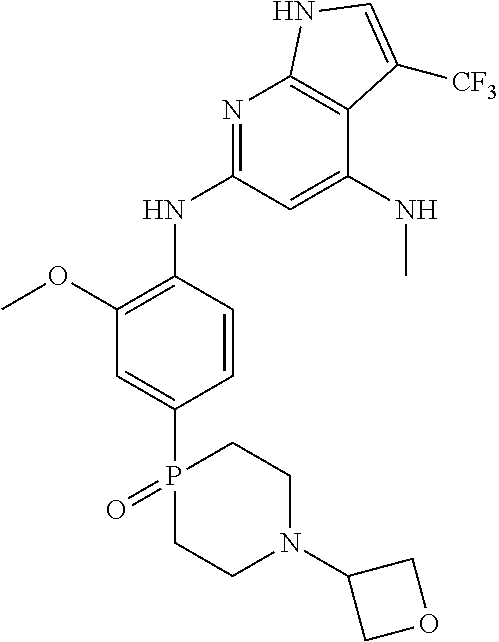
P1(C2=CC(OC)=C(NC3=NC4=C(C(NC)=C3)C([CF3])=CN4)C=C2)(=O)CCN(C2COC2)CC1
